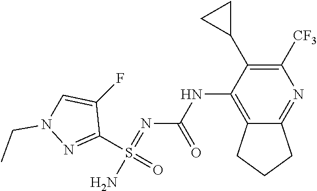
N(C1=C2C(=NC([CF3])=C1C1CC1)CCC2)C(N=S(N)(C1=NN(CC)C=C1F)=O)=O
